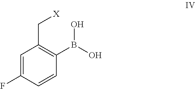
C1=C(F)C=CC(B(O)O)=C1C[X]
